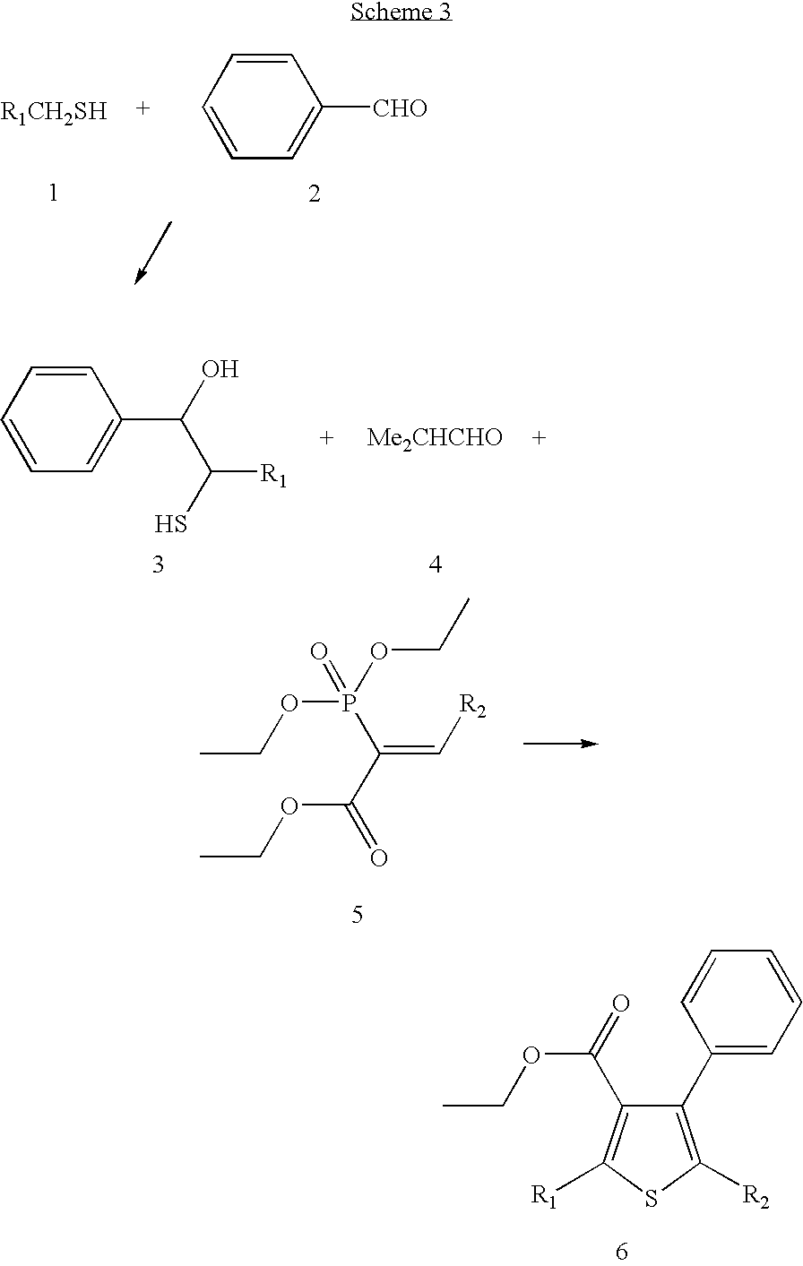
CCOP(C(C(OCC)=O)=C[R2])(OCC)=O.C1(C2=CC=CC=C2)=C([R2])SC([R1])=C1C(OCC)=O.C1=CC=CC=C1[CHO].C1=CC=CC=C1C(O)C(S)[R1].[Me2CHCHO]
